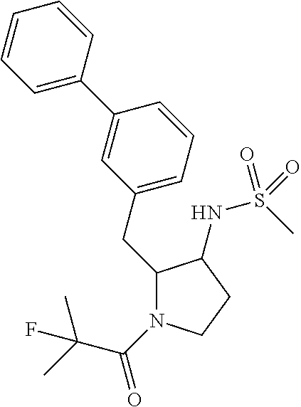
C1(CC2=CC=CC(C3=CC=CC=C3)=C2)N(C(=O)C(C)(C)F)CCC1NS(C)(=O)=O
